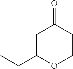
C1C(CC)OCCC1=O
